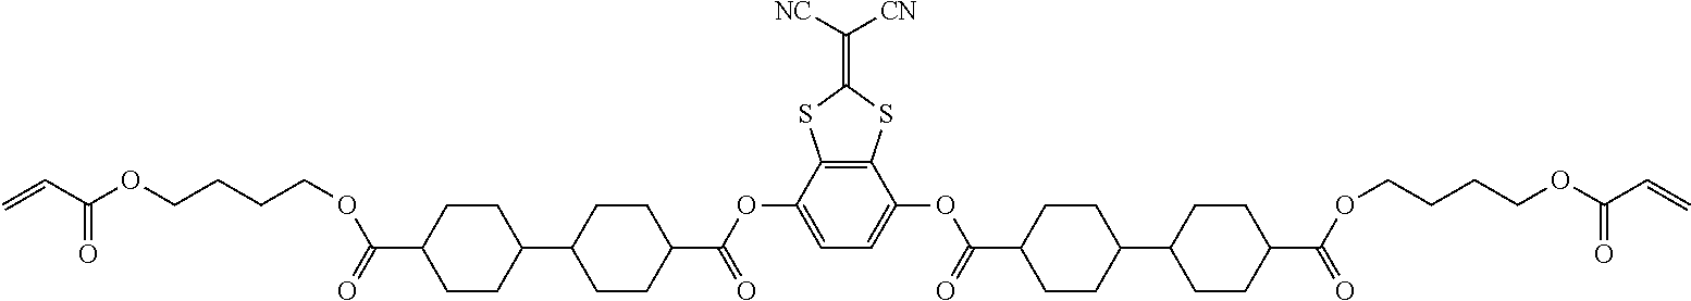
C12=C(C(OC(C3CCC(C4CCC(C(=O)OCCCCOC(C=C)=O)CC4)CC3)=O)=CC=C1OC(C1CCC(C3CCC(C(=O)OCCCCOC(C=C)=O)CC3)CC1)=O)SC(=C([NC])[CN])S2
